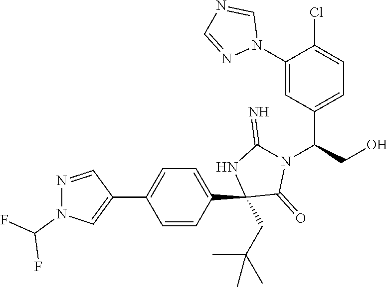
C1(C2=CN(C(F)F)N=C2)=CC=C(C2(CC(C)(C)C)C(=O)N(C(C3=CC=C(Cl)C(N4C=NC=N4)=C3)CO)C(=N)N2)C=C1
